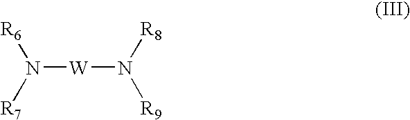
N([W]N([R9])[R8])([R6])[R7]
